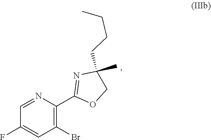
BrC1=C(C2=NC(C)(CCCC)CO2)N=CC(F)=C1
